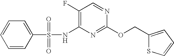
C1(F)=C(NS(C2=CC=CC=C2)(=O)=O)N=C(OCC2=CC=CS2)N=C1
